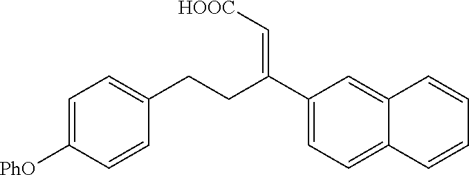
C1([PhO])=CC=C(CCC(C2=CC=C3C(=C2)C=CC=C3)=C[HOOC])C=C1
